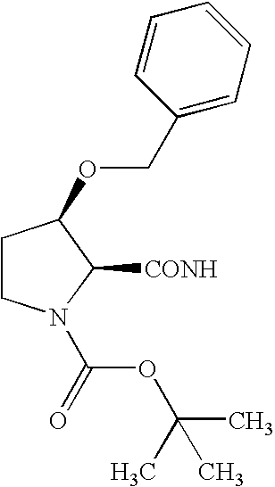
C1CN(C(=O)OC(C)(C)C)C([CONH])C1OCC1=CC=CC=C1
